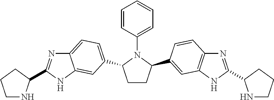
C1CC(C2=CC3=C(N=C(C4NCCC4)N3)C=C2)N(C2=CC=CC=C2)C1C1=CC=C2N=C(C3NCCC3)NC2=C1
